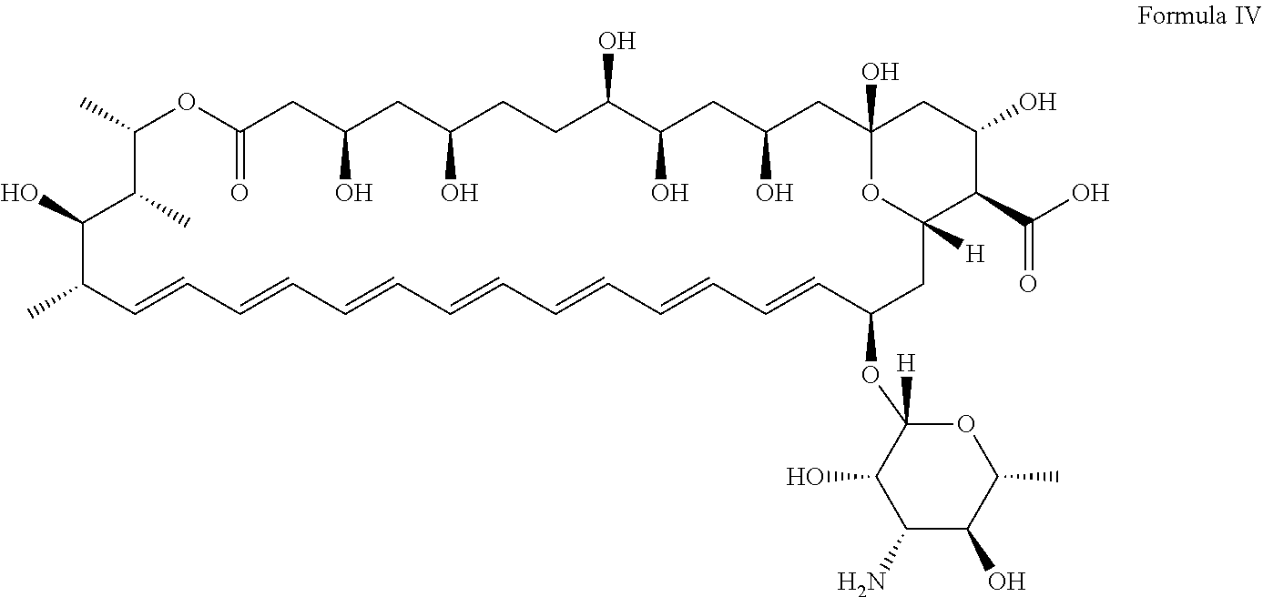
C1(O)C(C)C=CC=CC=CC=CC=CC=CC=CC(OC2([H])C(O)C(N)C(O)C(C)O2)CC2([H])OC(O)(CC(O)CC(O)C(O)CCC(O)CC(O)CC(=O)OC(C)C1C)CC(O)C2C(O)=O
